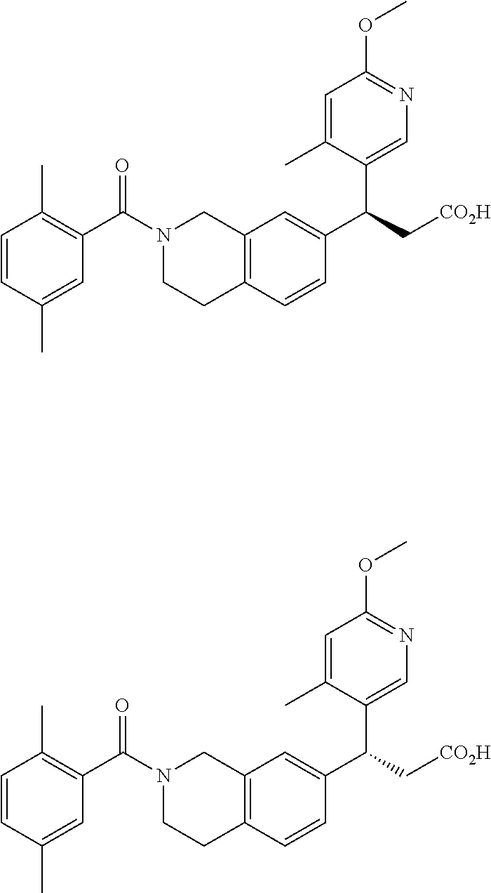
C12=C(C=C(C(C3=CN=C(OC)C=C3C)C[CO2H])C=C1)CN(C(C1=C(C)C=CC(C)=C1)=O)CC2.C12=C(C=C(C(C3=CN=C(OC)C=C3C)C[CO2H])C=C1)CN(C(C1=C(C)C=CC(C)=C1)=O)CC2
